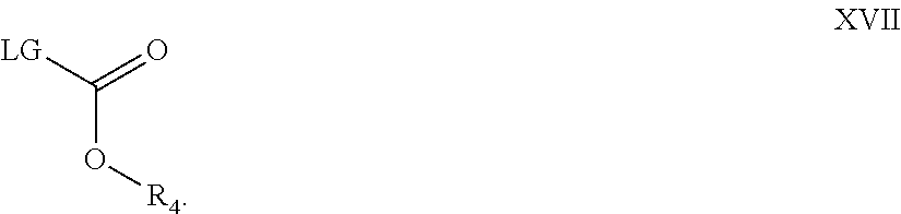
C(O[R4])([LG])=O
